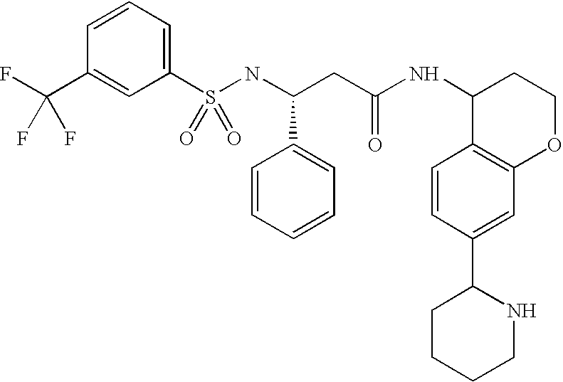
C1=CC=C(S(NC(CC(NC2C3=C(OCC2)C=C(C2CCCCN2)C=C3)=O)C2=CC=CC=C2)(=O)=O)C=C1C(F)(F)F
